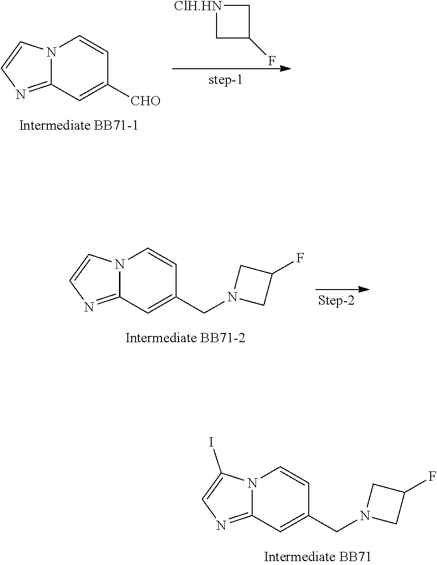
N12C(=NC=C1)C=C([CHO])C=C2.C1C(F)C[ClH.HN]1.N12C(=NC=C1)C=C(CN1CC(F)C1)C=C2.N12C(=NC=C1I)C=C(CN1CC(F)C1)C=C2
